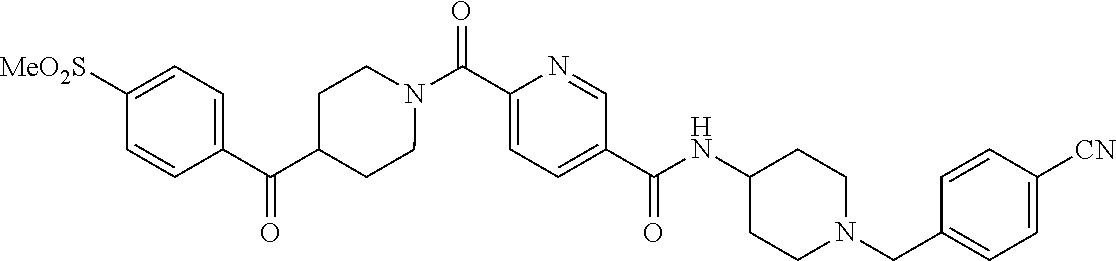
N(C(C1=CC=C(C(=O)N2CCC(C(C3=CC=C([SO2Me])C=C3)=O)CC2)N=C1)=O)C1CCN(CC2=CC=C([CN])C=C2)CC1
